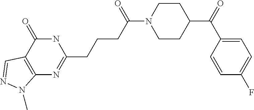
C1=C(C(=O)C2CCN(C(CCCC3=NC4=C(C(=O)N3)C=NN4C)=O)CC2)C=CC(F)=C1
